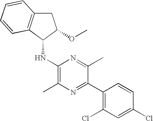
C1(NC2C3=C(CC2OC)C=CC=C3)=C(C)N=C(C2=C(Cl)C=C(Cl)C=C2)C(C)=N1
